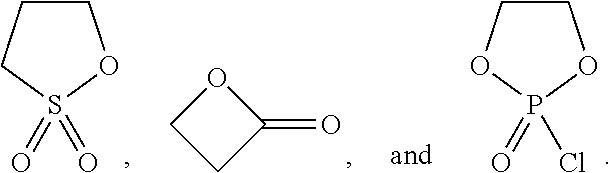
C1COP(=O)(Cl)O1.C1CCS(=O)(=O)O1.O1CCC1=O
